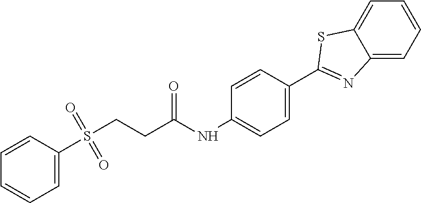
C1=CC(S(=O)(=O)CCC(NC2=CC=C(C3=NC4=CC=CC=C4S3)C=C2)=O)=CC=C1
